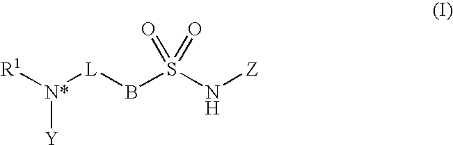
[R1][N*]([L]BS(=O)(=O)N[Z])[Y]
